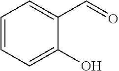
C1=CC=C(O)C(C=O)=C1
